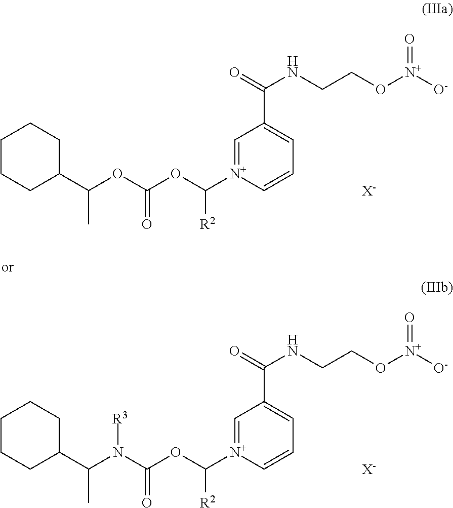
C1=[N+](C(OC(OC(C2CCCCC2)C)=O)[R2])C=CC=C1C(=O)NCCO[N+]([O-])=O.[X-].C1=[N+](C(OC(N(C(C2CCCCC2)C)[R3])=O)[R2])C=CC=C1C(=O)NCCO[N+]([O-])=O.[X-]
